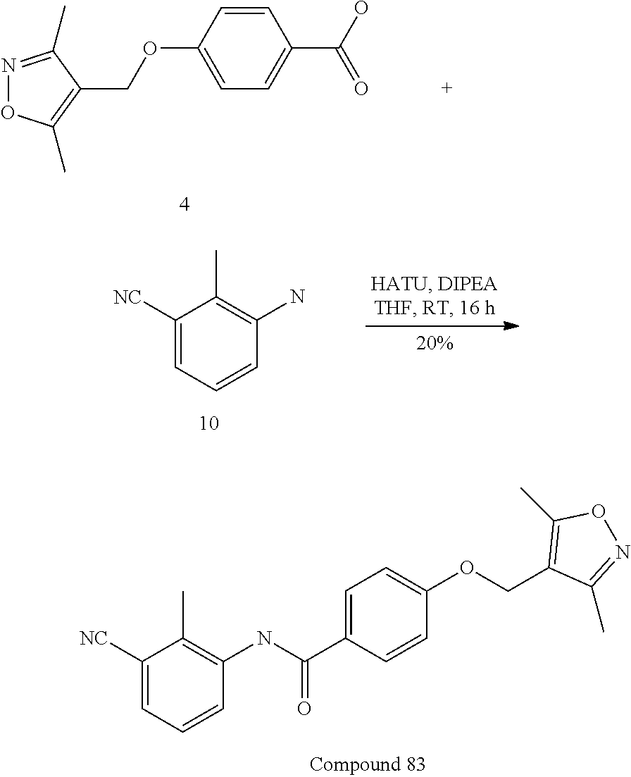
C1=CC(OCC2=C(C)ON=C2C)=CC=C1C(O)=O.C1([NC])=CC=CC(NC(C2=CC=C(OCC3=C(C)ON=C3C)C=C2)=O)=C1C.C1([NC])=CC=CC(N)=C1C
